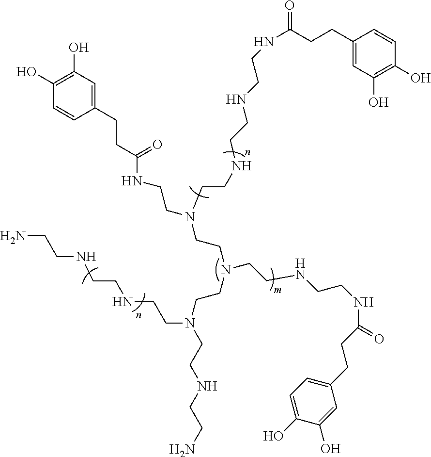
C1(CCC(NCCN(CCN(CCNCCNC(CCC2=CC=C(O)C(O)=C2)=O)CCN(CCNCCNCCN)CCNCCN)CCNCCNCCNC(CCC2=CC(O)=C(O)C=C2)=O)=O)=CC(O)=C(O)C=C1
